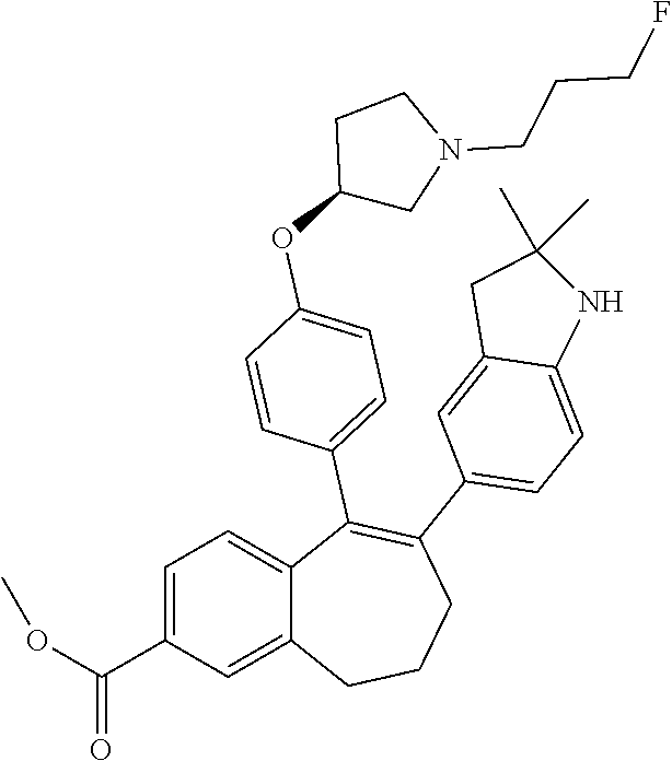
C1=C(C(OC)=O)C=C2C(=C1)C(C1=CC=C(OC3CN(CCCF)CC3)C=C1)=C(C1=CC=C3C(=C1)CC(C)(C)N3)CCC2
